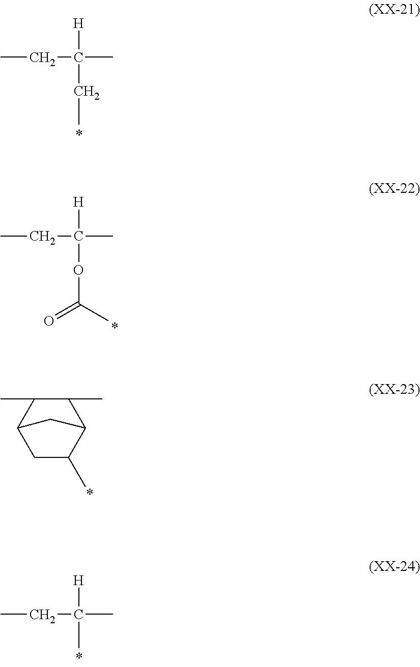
CCC(C)([H])CC.CC1C2CC(C)C(C1C)C2.CCC(C)([H])OC(=O)C.CCC(C)([H])C
